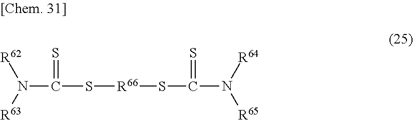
N(C(S[R66]SC(N([R64])[R65])=S)=S)([R63])[R62]
